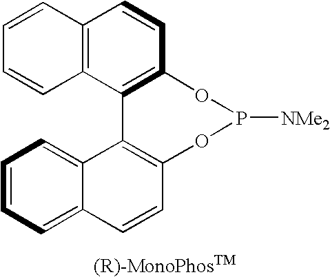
C12=C(C3=C(C=C1)OP([NMe2])OC1=C3C3=CC=CC=C3C=C1)C=CC=C2
